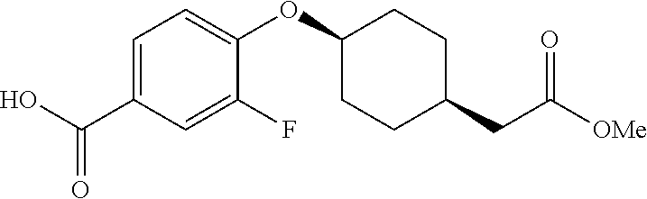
OC(C1=CC=C(OC2CCC(CC([OMe])=O)CC2)C(F)=C1)=O
